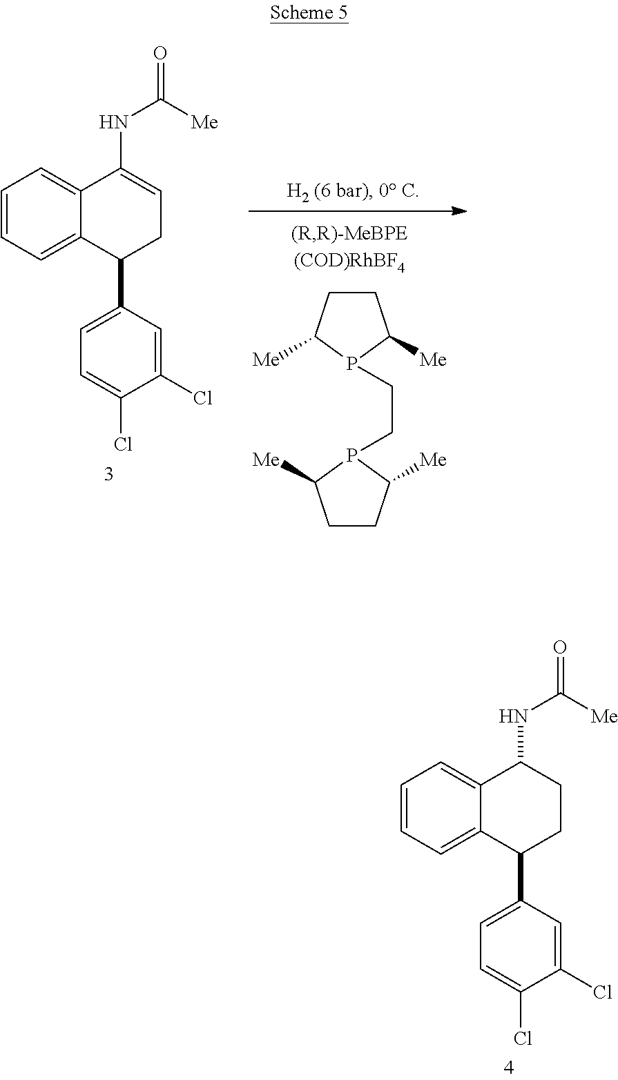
C1=CC=C2C(=C1)C(NC([Me])=O)CCC2C1=CC=C(Cl)C(Cl)=C1.C1=CC=C2C(=C1)C(NC([Me])=O)=CCC2C1=CC=C(Cl)C(Cl)=C1.C1CC([Me])P(CCP2C([Me])CCC2[Me])C1[Me]
